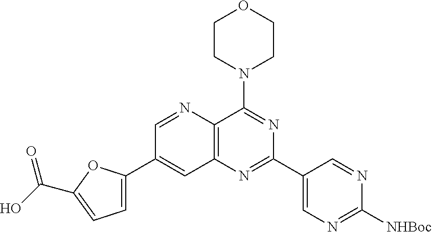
C1=NC2=C(C=C1C1=CC=C(C(=O)O)O1)N=C(C1=CN=C([NHBoc])N=C1)N=C2N1CCOCC1
